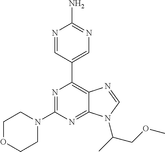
N1=CC(C2=C3C(=NC(N4CCOCC4)=N2)N(C(C)COC)C=N3)=CN=C1N
